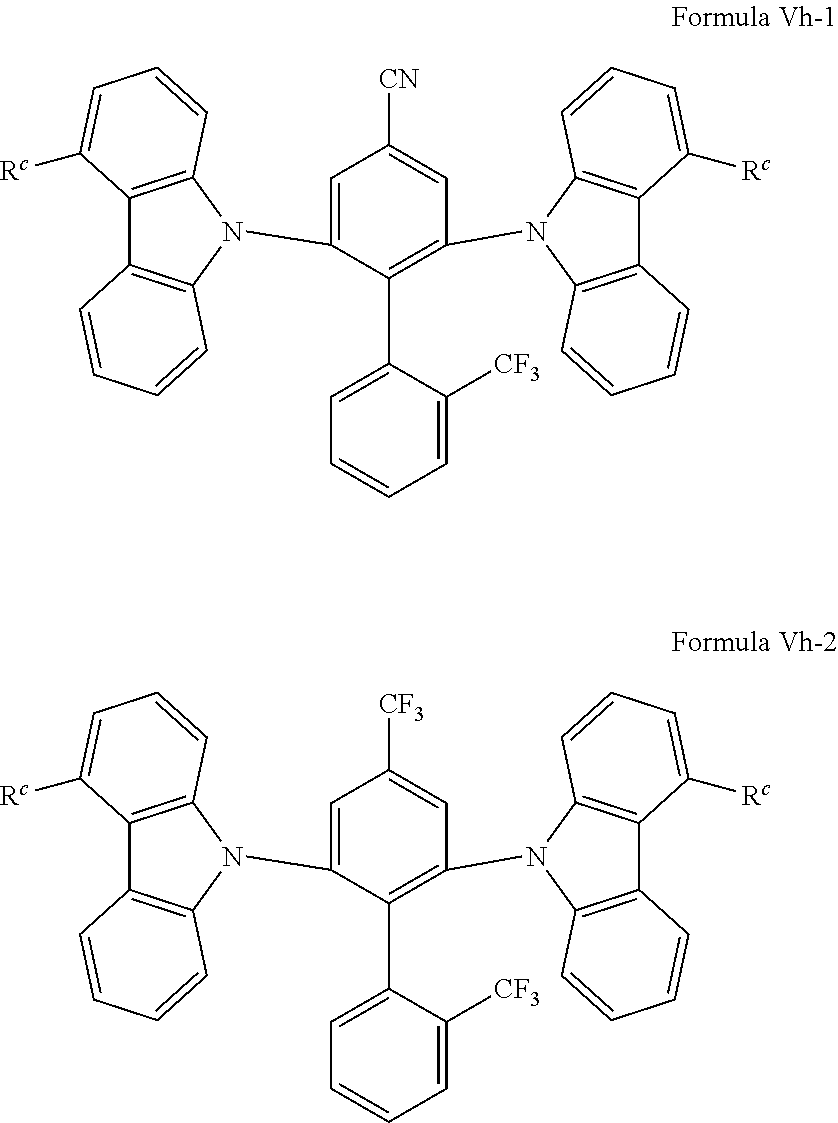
C1=C(N2C3=C(C4=C2C=CC=C4[Rc])C=CC=C3)C(C2=CC=CC=C2[CF3])=C(N2C3=C(C4=C2C=CC=C4[Rc])C=CC=C3)C=C1[CN].C1=C(N2C3=C(C4=C2C=CC=C4[Rc])C=CC=C3)C(C2=CC=CC=C2[CF3])=C(N2C3=C(C4=C2C=CC=C4[Rc])C=CC=C3)C=C1[CF3]
